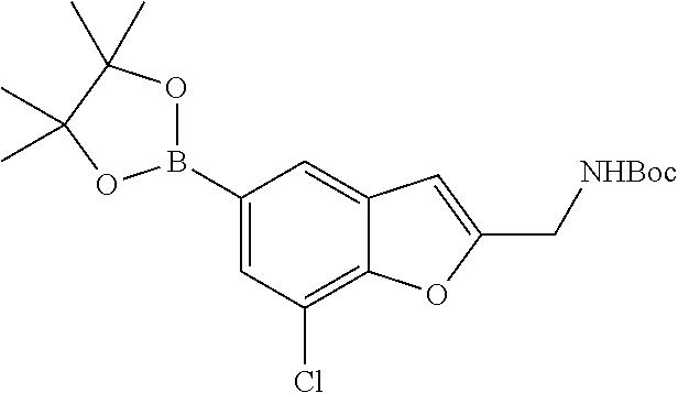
C1(B2OC(C)(C)C(C)(C)O2)=CC(Cl)=C2C(=C1)C=C(C[NHBoc])O2
